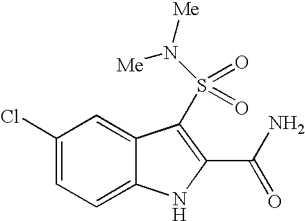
C1(Cl)=CC=C2C(=C1)C(S(=O)(=O)N([Me])[Me])=C(C(N)=O)N2
